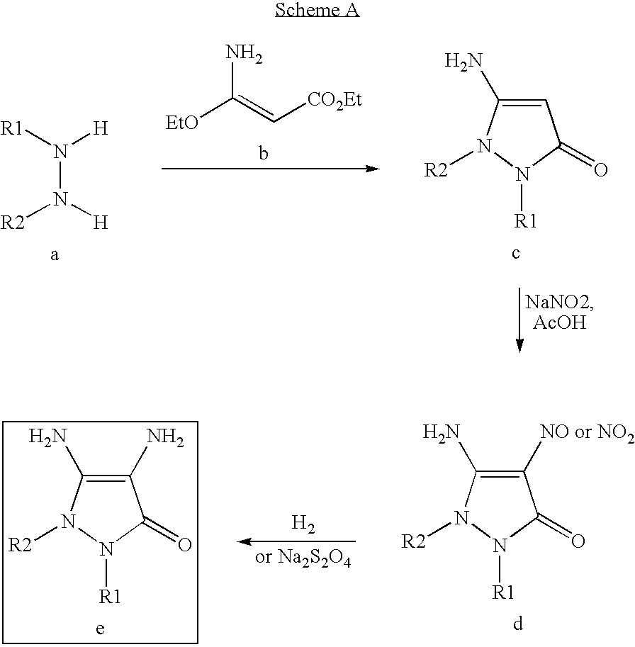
N(N([H])[R2])([R1])[H].NC(=C[CO2Et])[EtO].C1=C(N)N([R2])N([R1])C1=O.C1([NO or NO2])=C(N)N([R2])N([R1])C1=O.C1(N)=C(N)N([R2])N([R1])C1=O.[H2]
